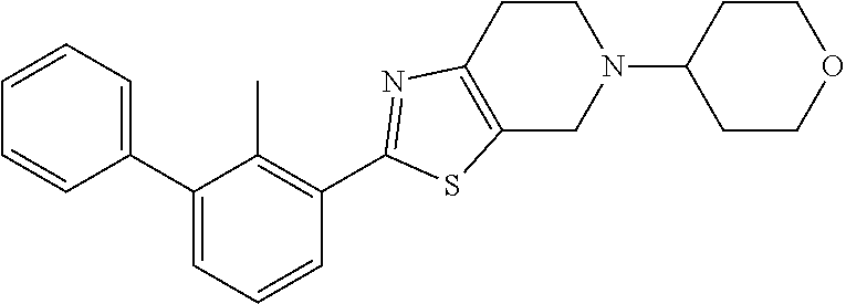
C1=CC=C(C2=CC=CC(C3=NC4=C(CN(C5CCOCC5)CC4)S3)=C2C)C=C1
